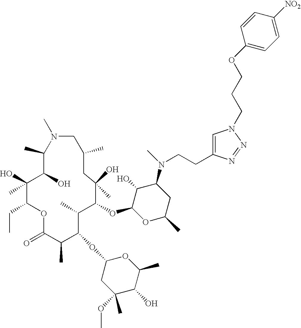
C1(C)C(O)C(O)(C)C(CC)OC(=O)C(C)C(OC2CC(C)(OC)C(O)C(C)O2)C(C)C(OC2OC(C)CC(N(C)CCC3=CN(CCCOC4=CC=C([NO2])C=C4)N=N3)C2O)C(O)(C)CC(C)CN1C
